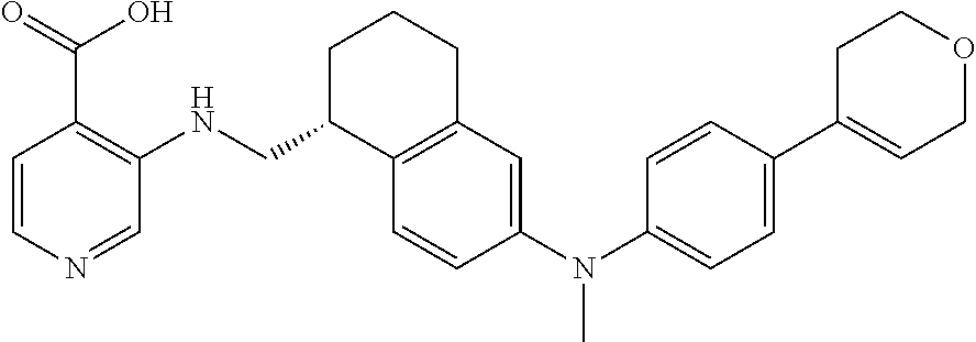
C1=CN=CC(NCC2C3=C(CCC2)C=C(N(C2=CC=C(C4=CCOCC4)C=C2)C)C=C3)=C1C(=O)O
